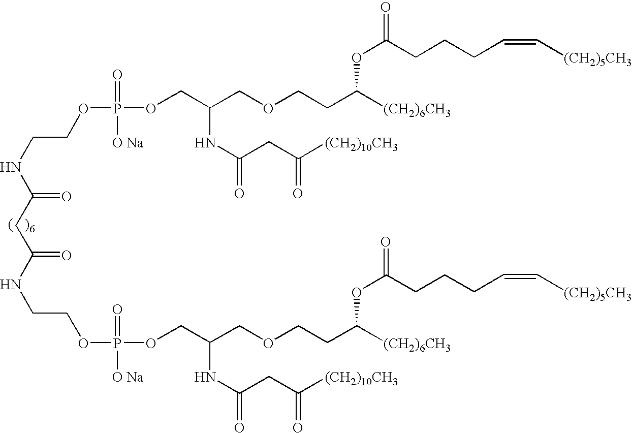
C(=O)(NCCOP(OCC(COCCC([(CH2)6CH3])OC(=O)CCCC=C[(CH2)5CH3])NC(=O)CC([(CH2)10CH3])=O)(=O)[O Na])CC(=O)NCCOP(OCC(COCCC([(CH2)6CH3])OC(=O)CCCC=C[(CH2)5CH3])NC(=O)CC([(CH2)10CH3])=O)(=O)[O Na]
